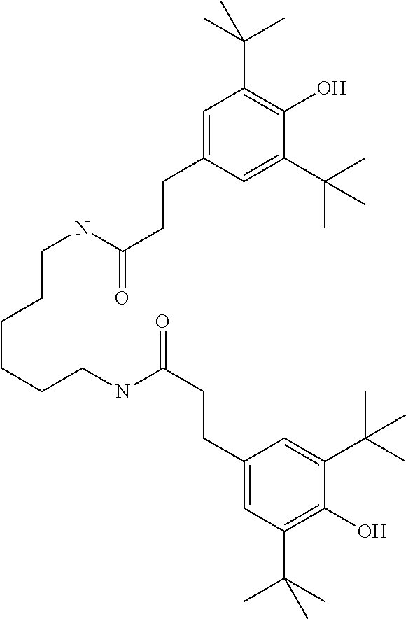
C1=C(CCC(=O)NCCCCCCNC(CCC2=CC(C(C)(C)C)=C(O)C(C(C)(C)C)=C2)=O)C=C(C(C)(C)C)C(O)=C1C(C)(C)C
